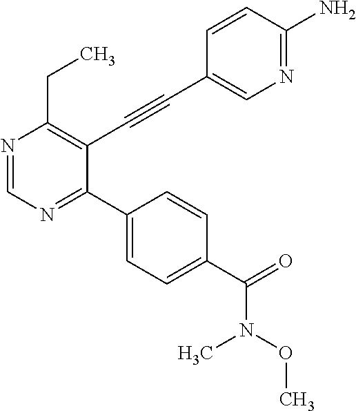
N1=CN=C(C2=CC=C(C(=O)N(C)OC)C=C2)C(C#CC2=CN=C(N)C=C2)=C1CC
